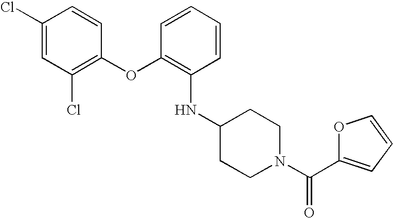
C1(Cl)=CC(Cl)=C(OC2=C(NC3CCN(C(C4=CC=CO4)=O)CC3)C=CC=C2)C=C1
